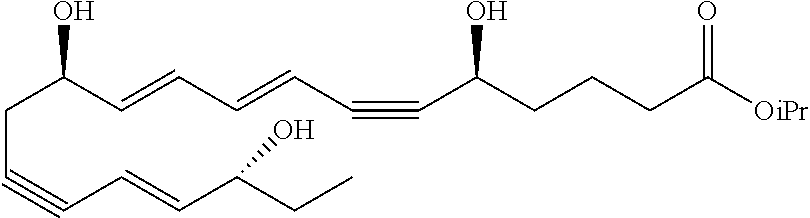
C(C#CC=CC(CC)O)C(C=CC=CC#CC(CCCC([OiPr])=O)O)O
